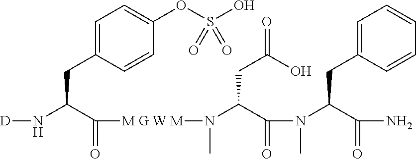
C1=C(CC(N[D])C([M G W M]N(C)C(C(N(C)C(C(N)=O)CC2=CC=CC=C2)=O)CC(=O)O)=O)C=CC(OS(O)(=O)=O)=C1
